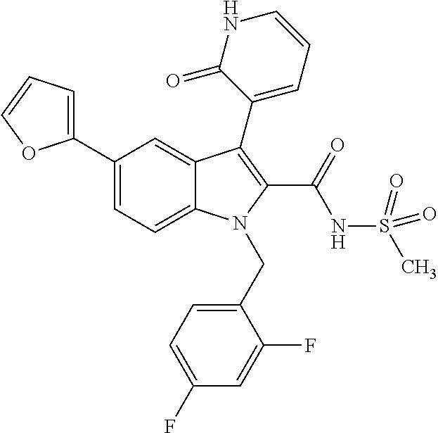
C1(C2=CC=CO2)=CC=C2C(=C1)C(C1=CC=CNC1=O)=C(C(NS(C)(=O)=O)=O)N2CC1=CC=C(F)C=C1F
